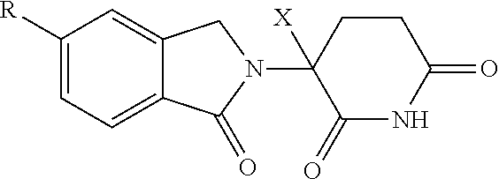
C1([R])=CC=C2C(=C1)CN(C1([X])C(=O)NC(=O)CC1)C2=O
